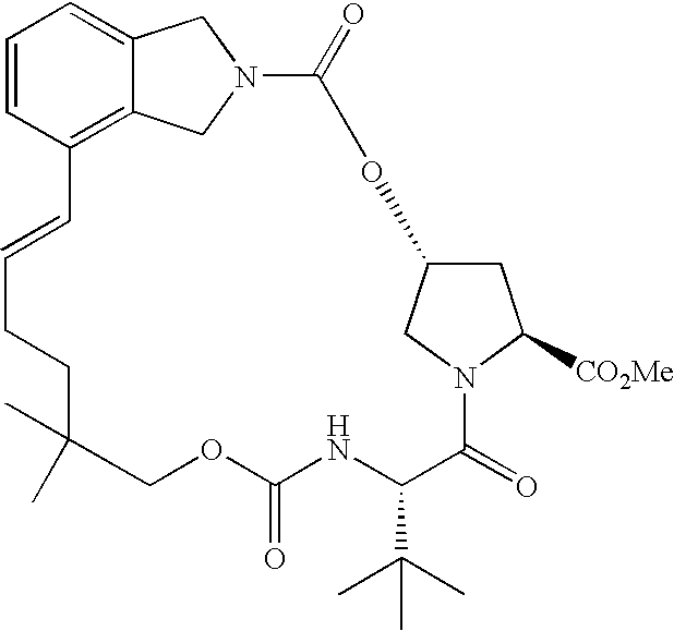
C1=CC2=C3C(=C1)CN(C3)C(=O)OC1CC([CO2Me])N(C1)C(=O)C(C(C)(C)C)NC(=O)OCC(C)(C)CCC=C2
